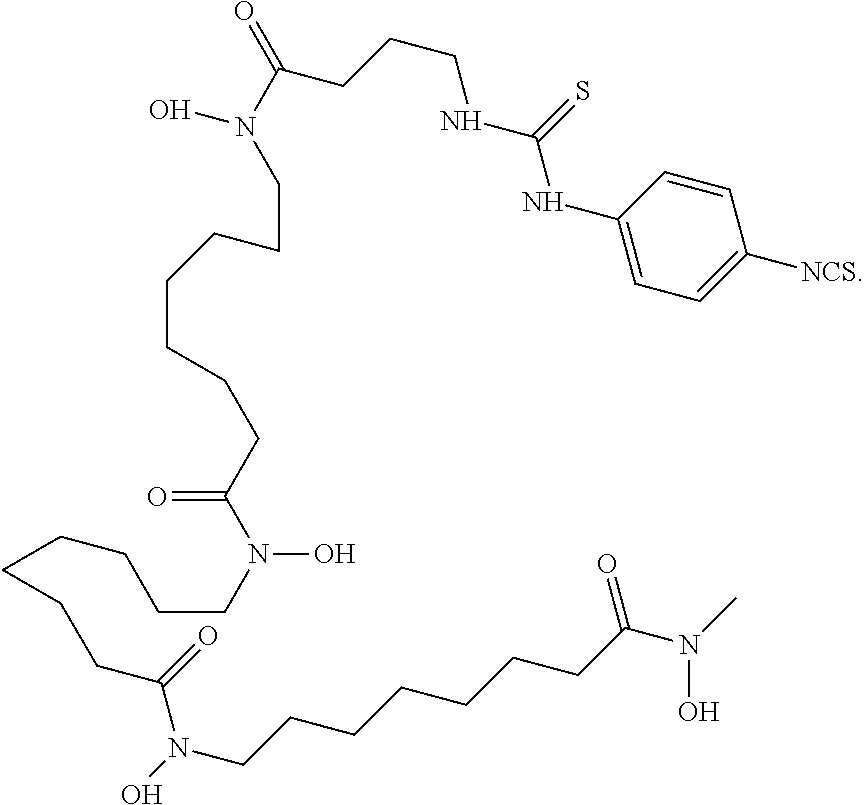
C1=CC(NC(NCCCC(=O)N(CCCCCCCC(N(CCCCCCCC(N(O)CCCCCCCC(N(C)O)=O)=O)O)=O)O)=S)=CC=C1[NCS]
